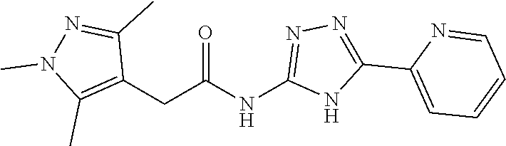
C1(NC(CC2=C(C)N(C)N=C2C)=O)=NN=C(C2=CC=CC=N2)N1
